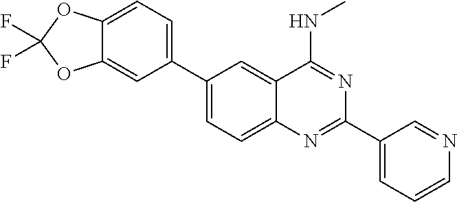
C1(C2=CC=C3C(=C2)OC(F)(F)O3)=CC=C2C(=C1)C(NC)=NC(C1=CC=CN=C1)=N2
